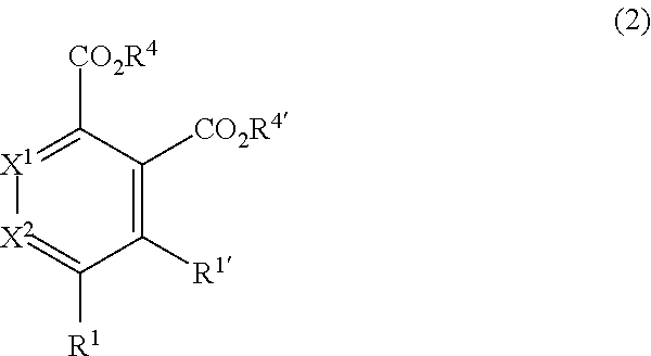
C1([R1])=C([CO2R4])C([CO2R4])=[X1][X2]=C1[R1]
